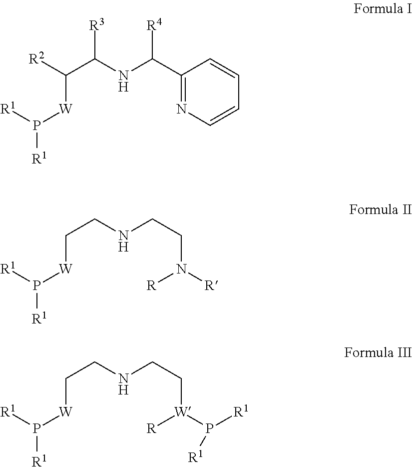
[R3]C(NC(C1=NC=CC=C1)[R4])C([R2])[W]P([R1])[R1].C(NCCN([R])[R])C[W]P([R1])[R1].C(NCC[W]([R])P([R1])[R1])C[W]P([R1])[R1]
